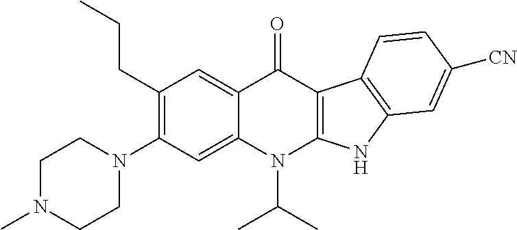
C1(CCC)=C(N2CCN(C)CC2)C=C2C(=C1)C(=O)C1=C(N2C(C)C)NC2=C1C=CC([CN])=C2
